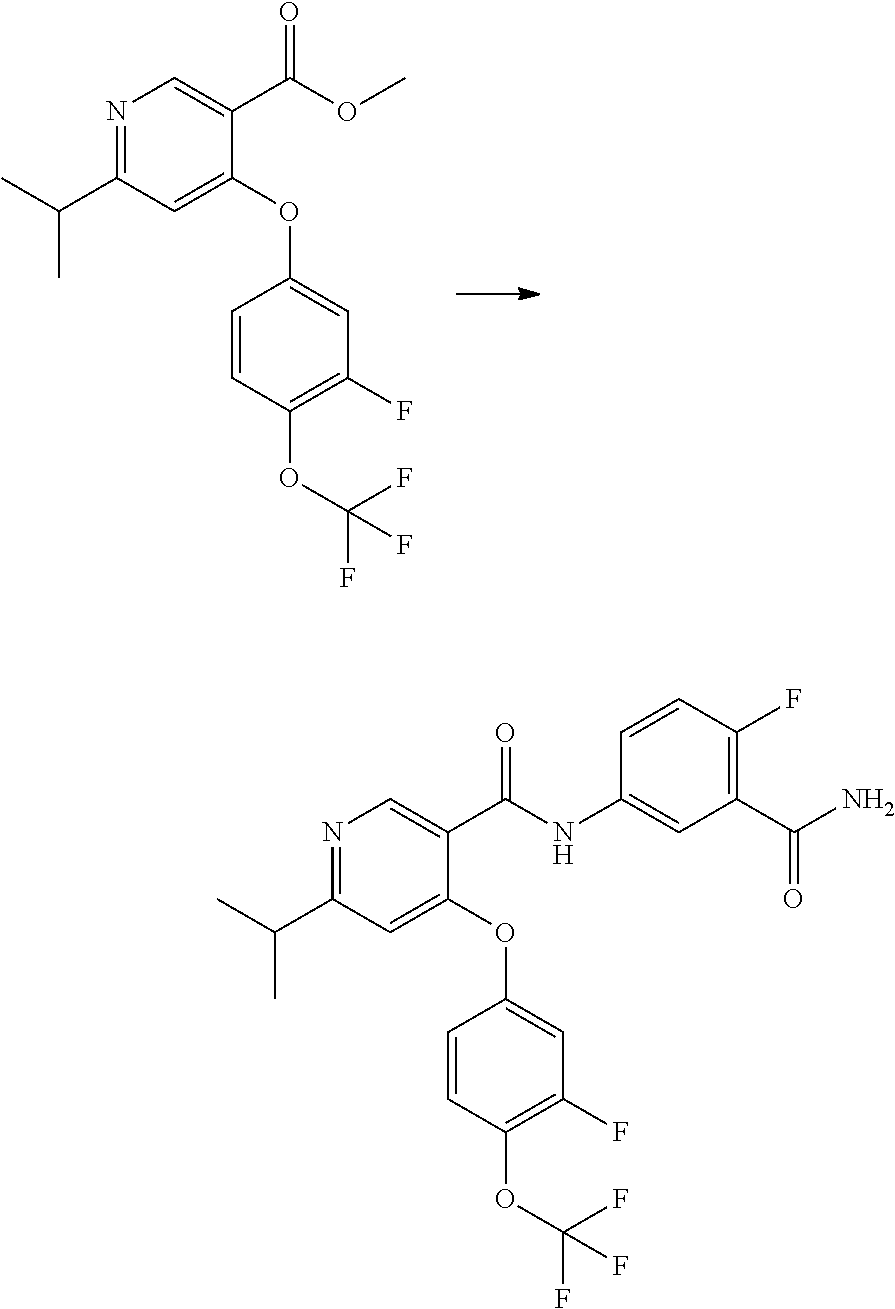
N1=C(C(C)C)C=C(OC2=CC(F)=C(OC(F)(F)F)C=C2)C(C(OC)=O)=C1.N1=C(C(C)C)C=C(OC2=CC(F)=C(OC(F)(F)F)C=C2)C(C(NC2=CC(C(N)=O)=C(F)C=C2)=O)=C1
